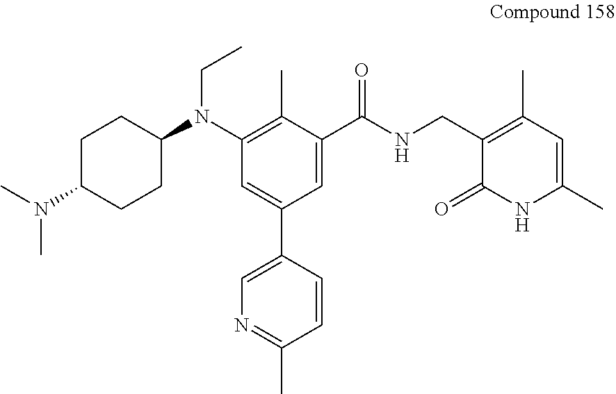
C1C(N(C)C)CCC(N(C2=C(C)C(C(NCC3=C(C)C=C(C)NC3=O)=O)=CC(C3=CN=C(C)C=C3)=C2)CC)C1
